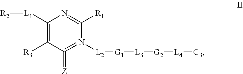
C1([L1][R2])=C([R3])C(=[Z])=N([L2][G1][L3][G2][L4][G3])C([R1])=N1
